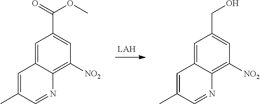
C1=C(C)C=NC2=C([NO2])C=C(C(OC)=O)C=C12.C1=C(C)C=NC2=C([NO2])C=C(CO)C=C12.[LAH]
